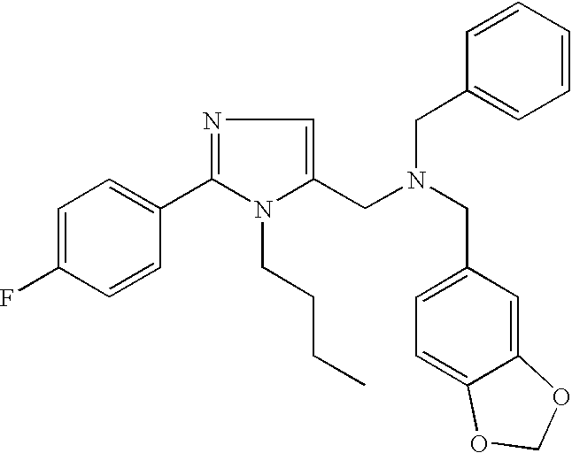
N1=C(C2=CC=C(F)C=C2)N(CCCC)C(CN(CC2=CC=CC=C2)CC2=CC=C3C(=C2)OCO3)=C1
